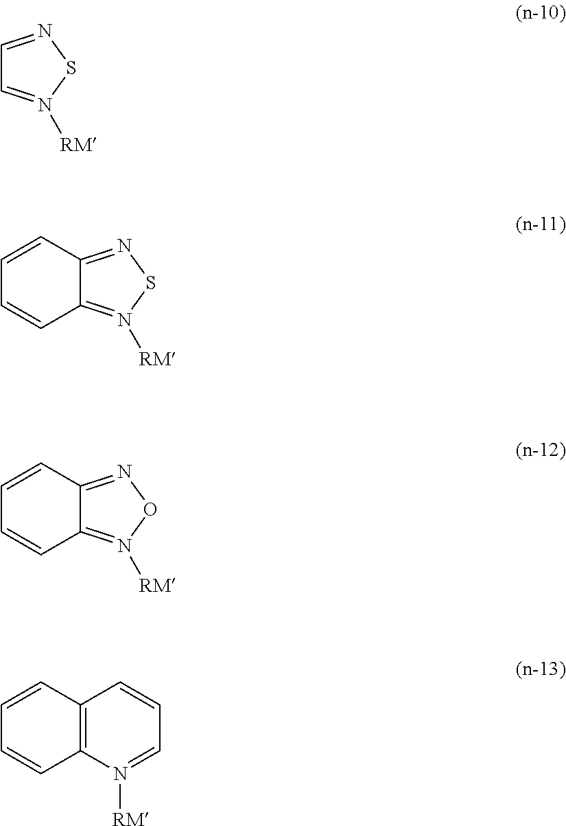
C1=NSN([RM])=C1.C12=NSN([RM])=C1C=CC=C2.C12=NON([RM])=C1C=CC=C2.C12=C(N([RM])=CC=C1)C=CC=C2
